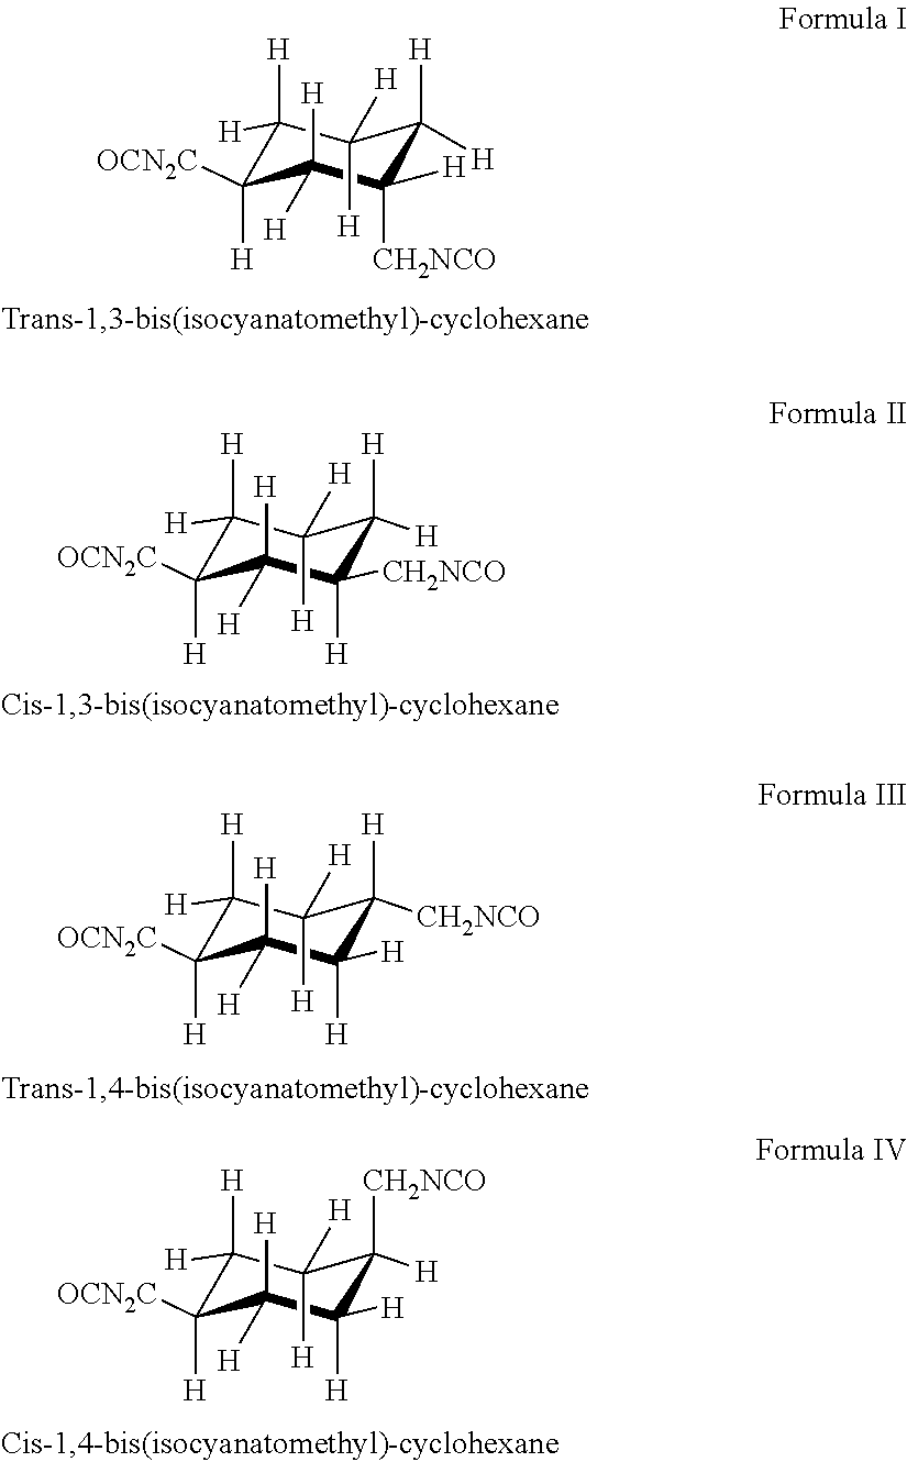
C1([H])([H])C([H])([OCN2C])C([H])([H])C([CH2NCO])([H])C([H])([H])C1([H])[H].C1([H])([H])C([H])([OCN2C])C([H])([H])C([H])([CH2NCO])C([H])([H])C1([H])[H].C1([H])([H])C([H])([OCN2C])C([H])([H])C([H])([H])C([H])([CH2NCO])C1([H])[H].C1([H])([H])C([H])([OCN2C])C([H])([H])C([H])([H])C([CH2NCO])([H])C1([H])[H]
